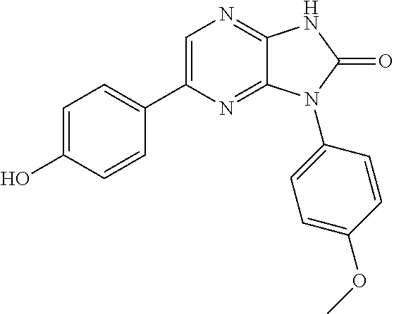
C1=C(O)C=CC(C2=CN=C3C(=N2)N(C2=CC=C(OC)C=C2)C(=O)N3)=C1
